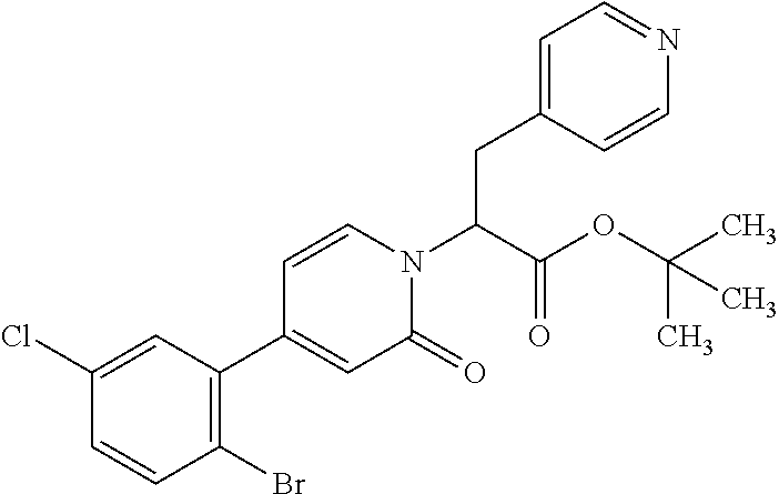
C(N1C=CC(C2=C(Br)C=CC(Cl)=C2)=CC1=O)(CC1=CC=NC=C1)C(=O)OC(C)(C)C
